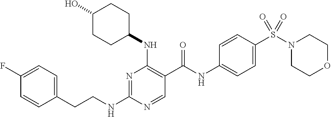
C(NC1=NC(NC2CCC(O)CC2)=C(C(NC2=CC=C(S(N3CCOCC3)(=O)=O)C=C2)=O)C=N1)CC1=CC=C(F)C=C1
